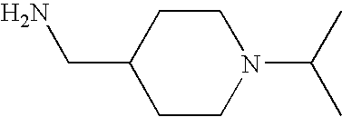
C(C1CCN(C(C)C)CC1)N
